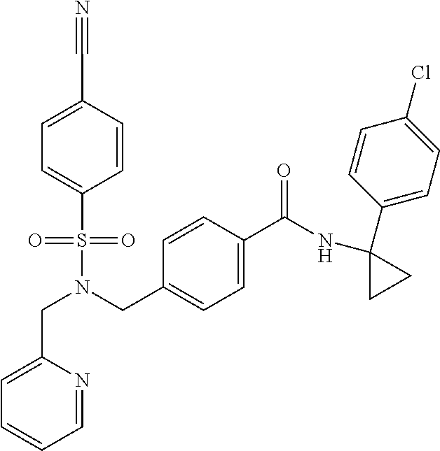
C(N(S(=O)(=O)C1=CC=C(C#N)C=C1)CC1=CC=C(C(NC2(C3=CC=C(Cl)C=C3)CC2)=O)C=C1)C1=CC=CC=N1
